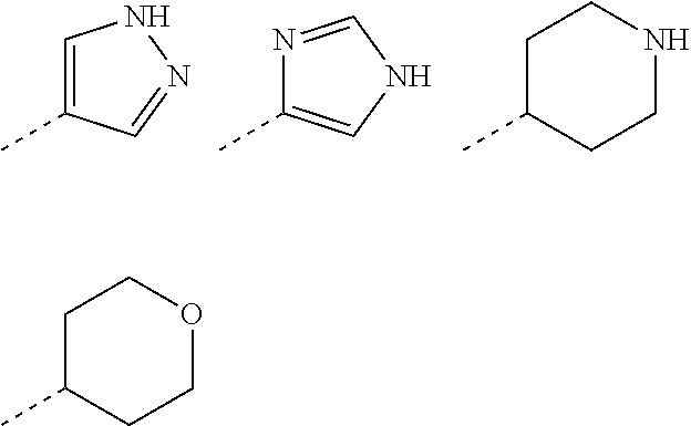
C1=C(C)C=NN1.N1=CNC=C1C.C1C(C)CCNC1.C1C(C)CCOC1
